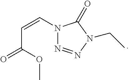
C(=CN1N=NN(CC)C1=O)C(=O)OC
